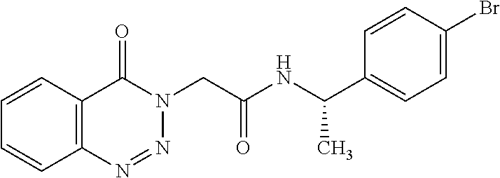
C12=C(N=NN(CC(NC(C3=CC=C(Br)C=C3)C)=O)C1=O)C=CC=C2
